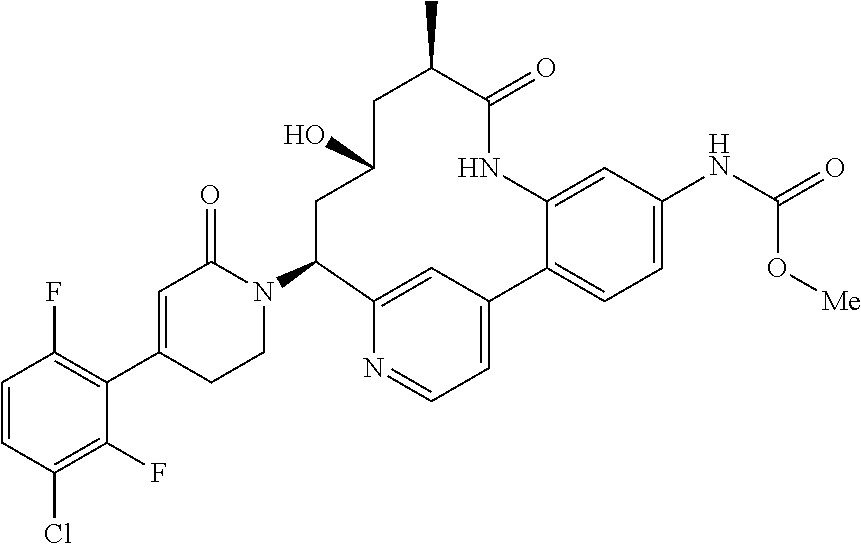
C1=CC(Cl)=C(F)C(C2=CC(=O)N(C3CC(O)CC(C)C(=O)NC4=CC(NC(=O)O[Me])=CC=C4C4=CC=NC3=C4)CC2)=C1F
